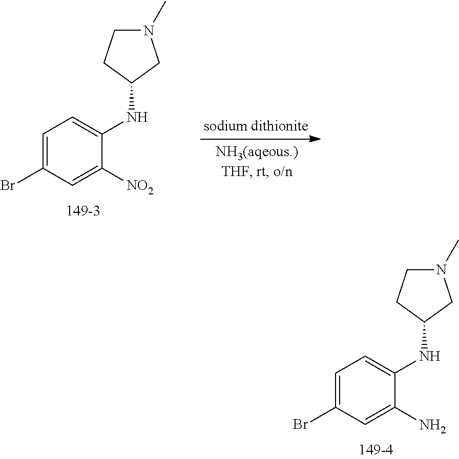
N1(C)CCC(NC2=CC=C(Br)C=C2[NO2])C1.N1(C)CCC(NC2=CC=C(Br)C=C2N)C1
